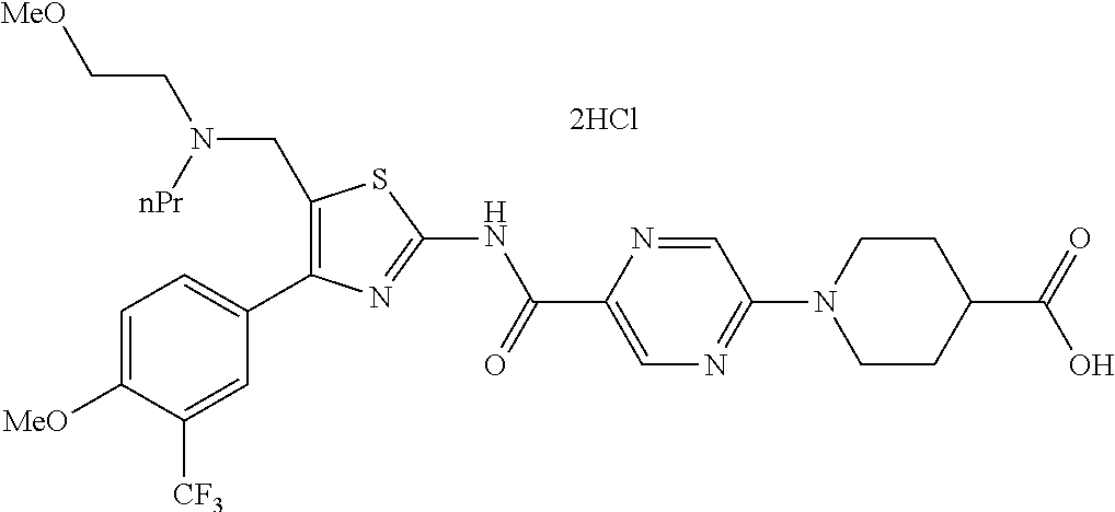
C1(CN(CC[MeO])[nPr])=C(C2=CC=C([MeO])C([CF3])=C2)N=C(NC(C2=CN=C(N3CCC(C(=O)O)CC3)C=N2)=O)S1
